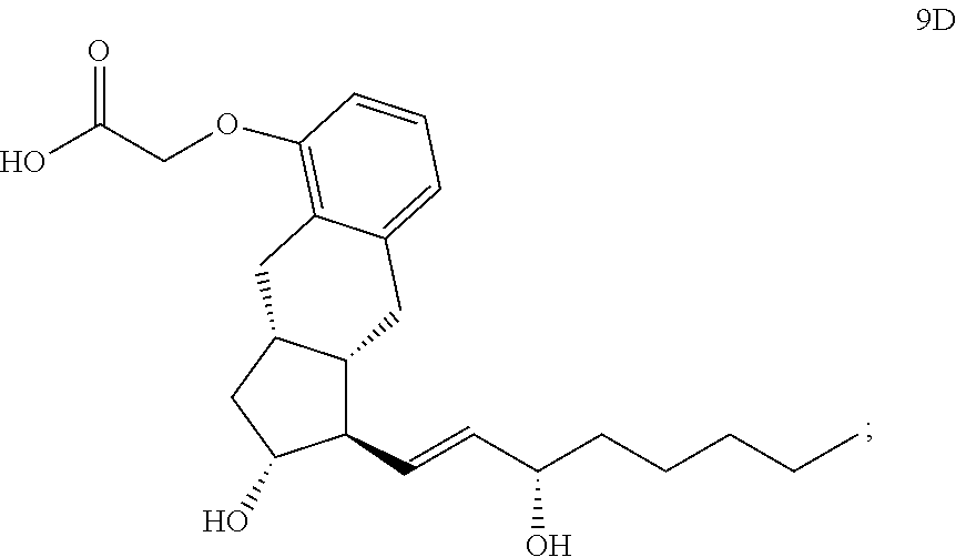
C1(C=CC(CCCCC)O)C2C(CC1O)CC1=C(OCC(O)=O)C=CC=C1C2
